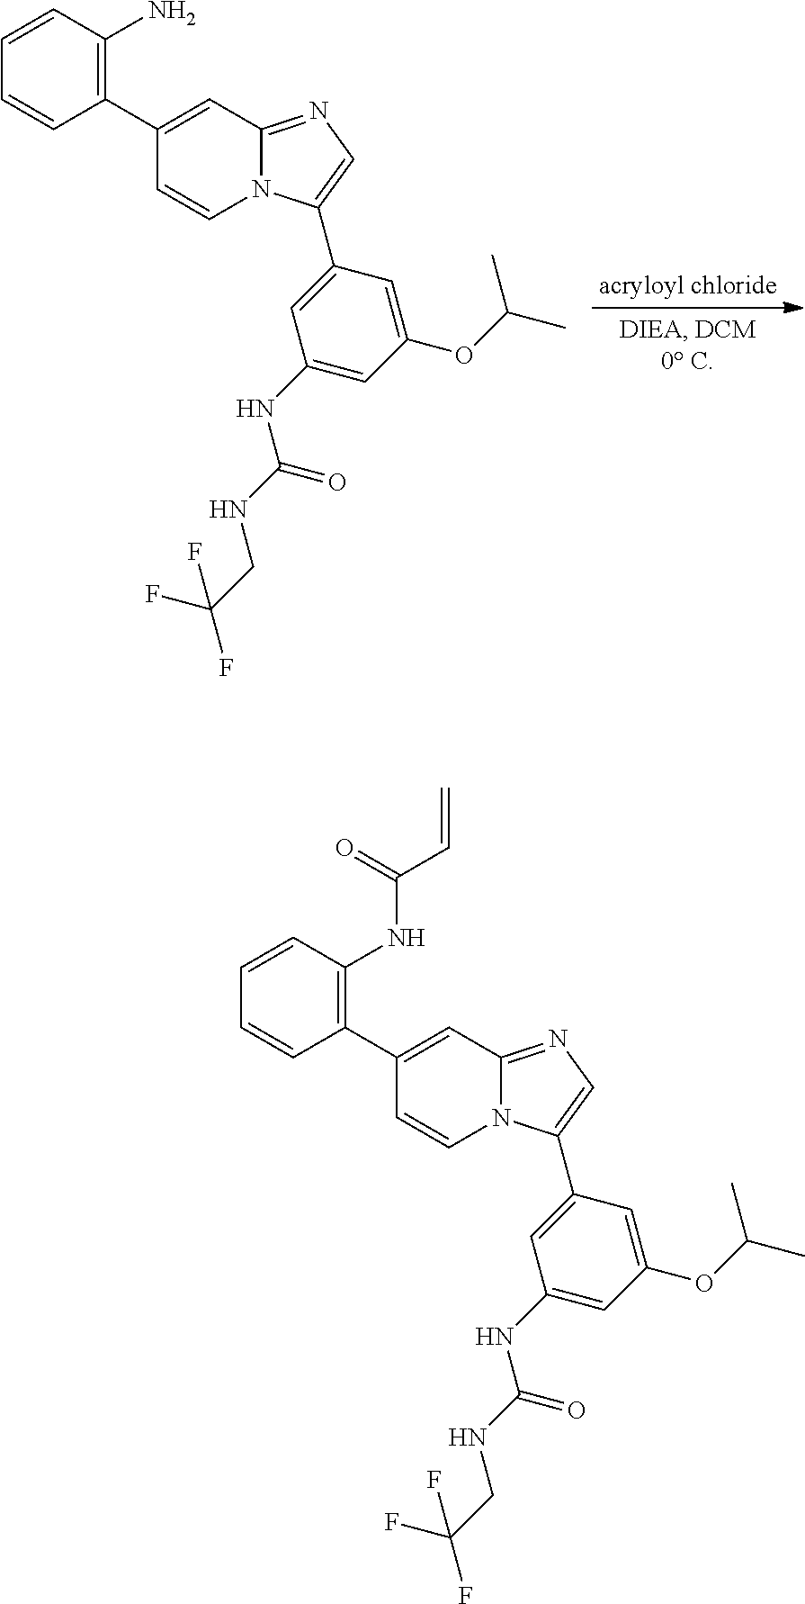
C1(C2=C(NC(C=C)=O)C=CC=C2)=CC2=NC=C(C3=CC(NC(NCC(F)(F)F)=O)=CC(OC(C)C)=C3)N2C=C1.C1(C2=C(N)C=CC=C2)=CC2=NC=C(C3=CC(NC(NCC(F)(F)F)=O)=CC(OC(C)C)=C3)N2C=C1
